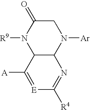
[E]1=C([A])C2C(N=C1[R4])N([Ar])CC(=O)N2[R9]
